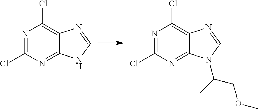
N1=C(Cl)N=C2C(=C1Cl)N=CN2.N1=C(Cl)N=C2C(=C1Cl)N=CN2C(C)COC
